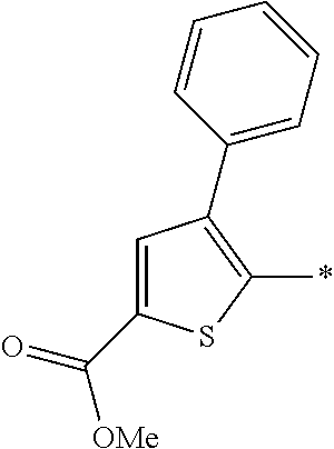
C1=C(C(=O)[OMe])SC(*)=C1C1=CC=CC=C1
